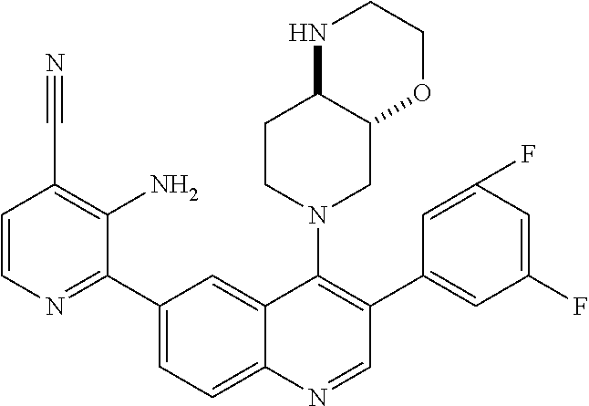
C1(C#N)=C(N)C(C2=CC=C3C(=C2)C(N2CC4C(CC2)NCCO4)=C(C2=CC(F)=CC(F)=C2)C=N3)=NC=C1
